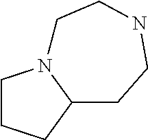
C1CCC2N1CCNCC2
